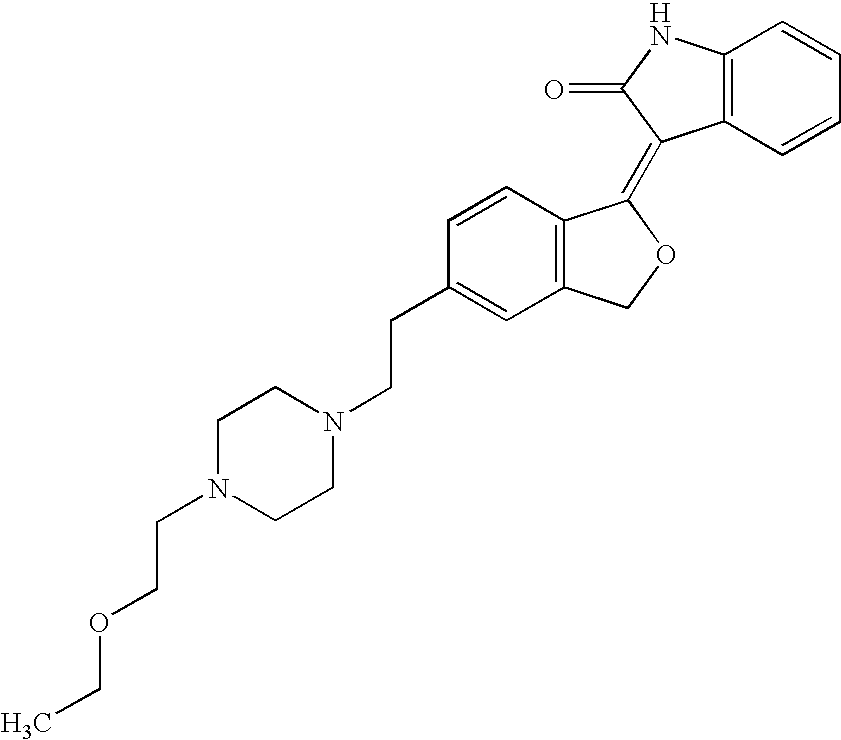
C12=C(C=CC=C1)C(=C1C3=C(CO1)C=C(CCN1CCN(CCOCC)CC1)C=C3)C(=O)N2
